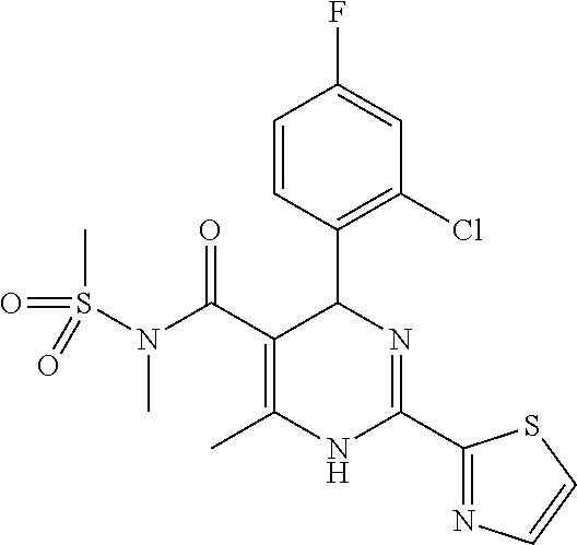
C1=CC(C2C(C(=O)N(C)S(=O)(C)=O)=C(C)NC(C3=NC=CS3)=N2)=C(Cl)C=C1F
